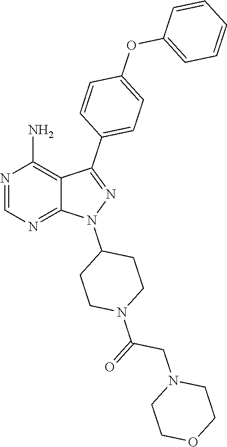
N1=CN=C2C(=C1N)C(C1=CC=C(OC3=CC=CC=C3)C=C1)=NN2C1CCN(C(=O)CN2CCOCC2)CC1
